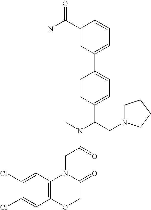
C(C(N(C)C(CN1CCCC1)C1=CC=C(C2=CC=CC(C(N)=O)=C2)C=C1)=O)N1C2=C(C=C(Cl)C(Cl)=C2)OCC1=O
